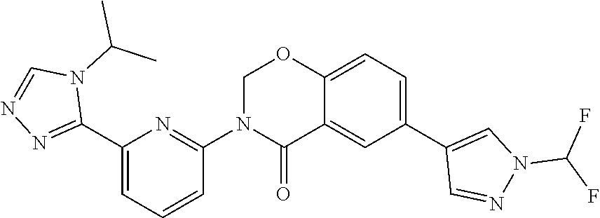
C1(C2=NN=CN2C(C)C)=CC=CC(N2C(=O)C3=CC(C4=CN(C(F)F)N=C4)=CC=C3OC2)=N1
